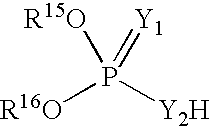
[R16O]P([Y2H])(=[Y1])[R15O]
